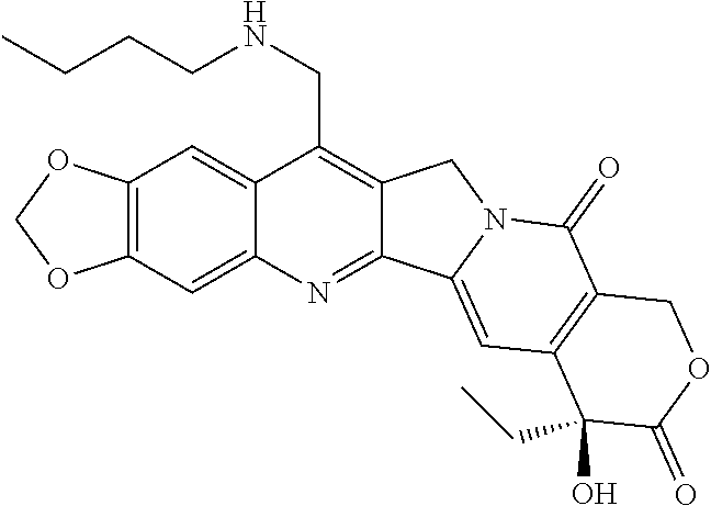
O1COC2=C1C=C1C(CNCCCC)=C3C(=NC1=C2)C1=CC2=C(C(=O)N1C3)COC(=O)C2(CC)O
